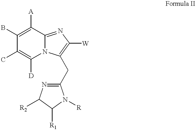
C1(C)=C([D])N2C(=NC([W])=C2CC2=NC([R2])C([R1])N2[R])C([A])=C1B
